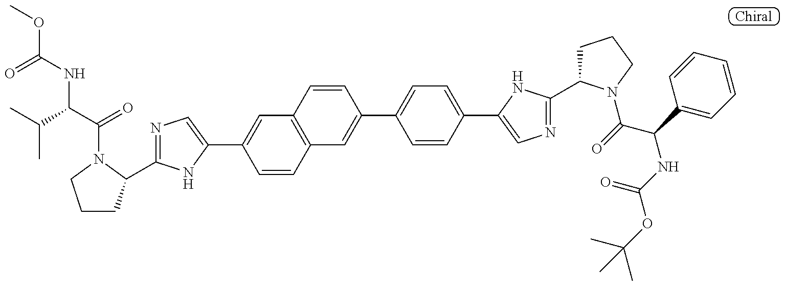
COC(=O)NC(C(C)C)C(=O)N1C(C2=NC=C(C3=CC4=C(C=C3)C=C(C3=CC=C(C5=CN=C(C6CCCN6C(C(NC(=O)OC(C)(C)C)C6=CC=CC=C6)=O)N5)C=C3)C=C4)N2)CCC1
